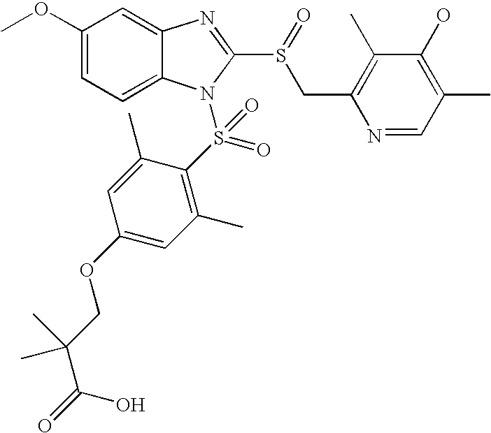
C1=C2C(=CC(OC)=C1)N=C(S(CC1=C(C)C(O)=C(C)C=N1)=O)N2S(C1=C(C)C=C(OCC(C(=O)O)(C)C)C=C1C)(=O)=O
